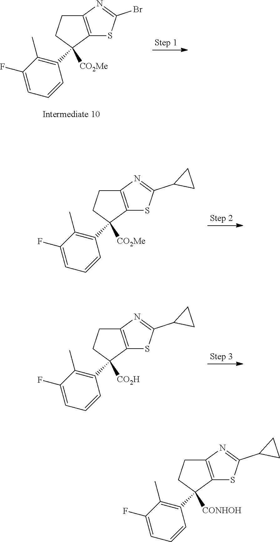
C12=C(C([CONHOH])(C3=C(C)C(F)=CC=C3)CC1)SC(C1CC1)=N2.C12=C(C([CO2Me])(C3=C(C)C(F)=CC=C3)CC1)SC(Br)=N2.C12=C(C([CO2Me])(C3=C(C)C(F)=CC=C3)CC1)SC(C1CC1)=N2.C12=C(C([CO2H])(C3=C(C)C(F)=CC=C3)CC1)SC(C1CC1)=N2
